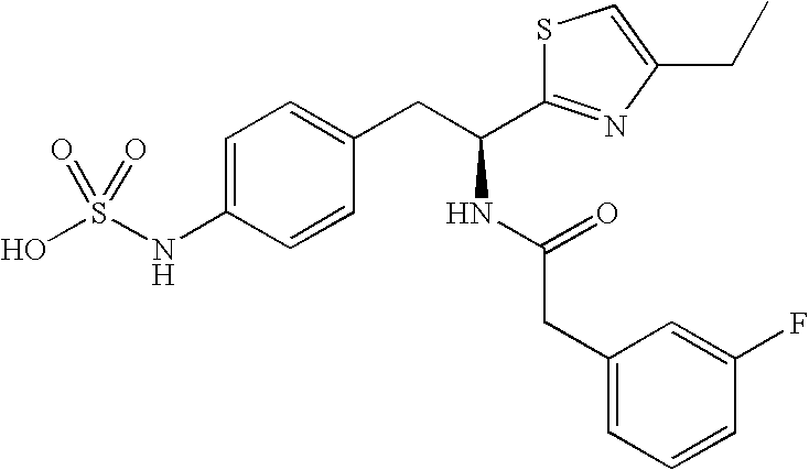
C1=C(NS(O)(=O)=O)C=CC(CC(C2=NC(CC)=CS2)NC(CC2=CC=CC(F)=C2)=O)=C1
